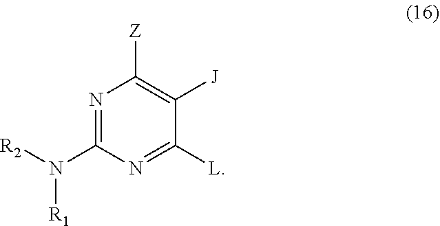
N1=C(N([R2])[R1])N=C([L])C([J])=C1[Z]
